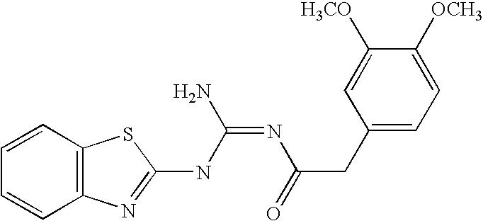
C12=C(N=C(NC(=NC(=O)CC3=CC=C([OCH3])C([H3CO])=C3)N)S1)C=CC=C2
